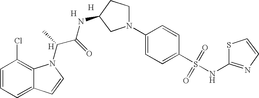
C1=CC=C2C(=C1Cl)N(C(C(NC1CN(C3=CC=C(S(=O)(=O)NC4=NC=CS4)C=C3)CC1)=O)C)C=C2.[H].[H].[H]
